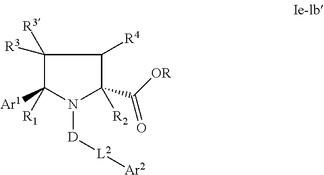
C1([R3])([R3])C([Ar1])([R1])N([D][L2][Ar2])C(C([OR])=O)([R2])C1[R4]
